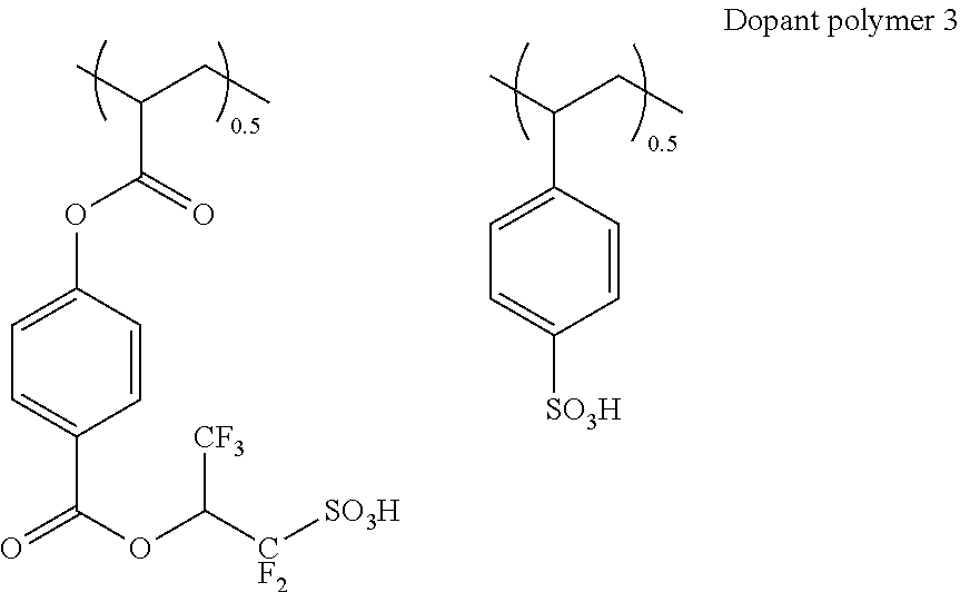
CC(CC)C1=CC=C([SO3H])C=C1.CC(CC)C(=O)OC1=CC=C(C(=O)OC([CF2][SO3H])[CF3])C=C1
